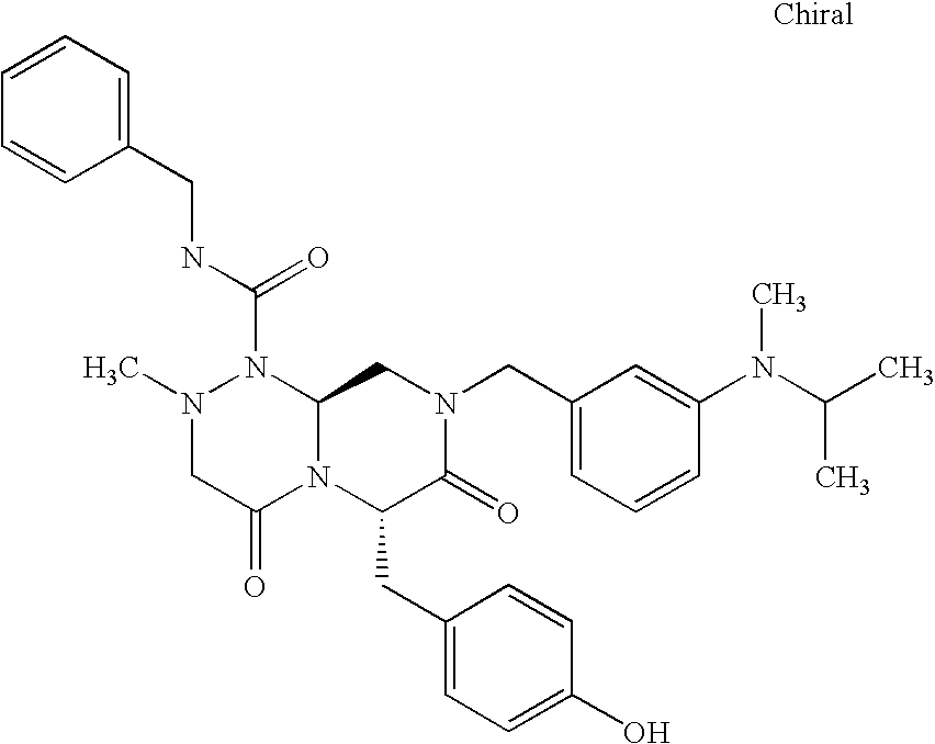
N1(C)CC(=O)N2C(N1C(NCC1=CC=CC=C1)=O)CN(CC1=CC=CC(N(C(C)C)C)=C1)C(=O)C2CC1=CC=C(O)C=C1
